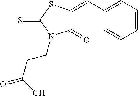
C1(=O)C(=CC2=CC=CC=C2)SC(=S)N1CCC(=O)O
